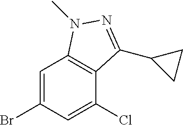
C1=C(Br)C=C(Cl)C2=C1N(C)N=C2C1CC1
